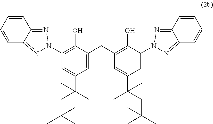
C1=C(CC2=C(O)C(N3N=C4C=CC=CC4=N3)=CC(C(CC(C)(C)C)(C)C)=C2)C(O)=C(N2N=C3C=CC=CC3=N2)C=C1C(CC(C)(C)C)(C)C
